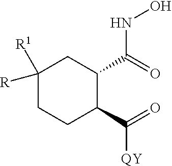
C1([R1])([R])CCC(C(=O)[QY])C(C(=O)NO)C1
